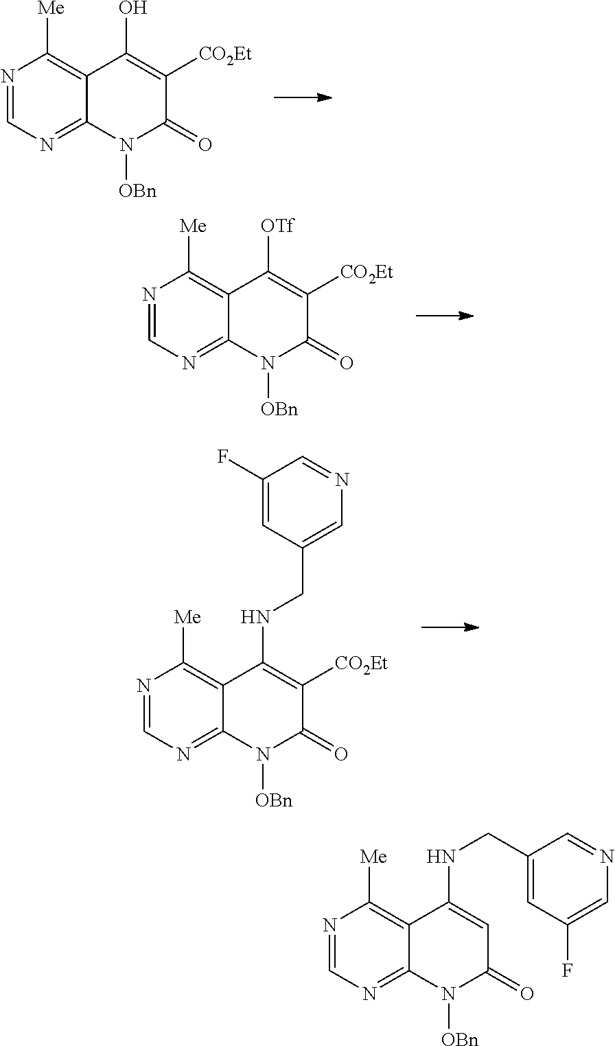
N1=CN=C2C(=C1[Me])C(O)=C([CO2Et])C(=O)N2[OBn].N1=CN=C2C(=C1[Me])C([OTf])=C([CO2Et])C(=O)N2[OBn].N1=CN=C2C(=C1[Me])C(NCC1=CN=CC(F)=C1)=C([CO2Et])C(=O)N2[OBn].N1=CN=C2C(=C1[Me])C(NCC1=CC(F)=CN=C1)=CC(=O)N2[OBn]
